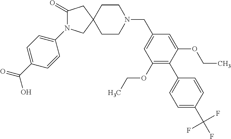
C1(=O)N(C2=CC=C(C(O)=O)C=C2)CC2(C1)CCN(CC1=CC(OCC)=C(C3=CC=C(C(F)(F)F)C=C3)C(OCC)=C1)CC2
